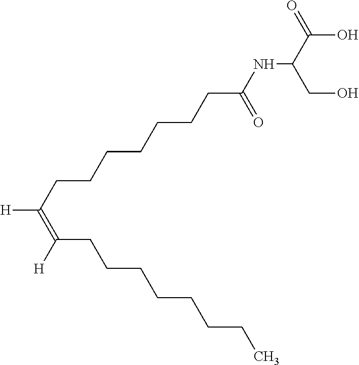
OC(C(NC(CCCCCCCC([H])=C([H])CCCCCCCC)=O)CO)=O
